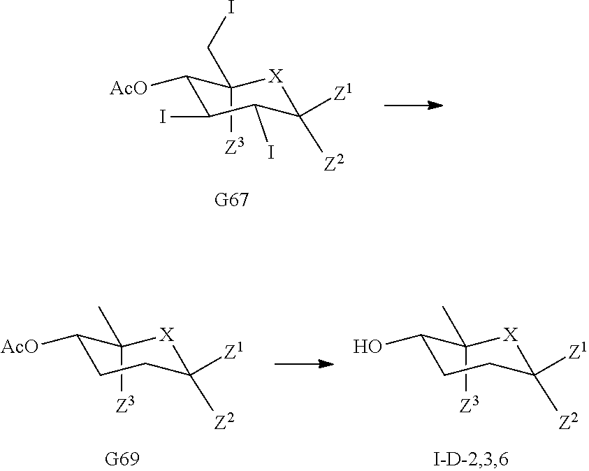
C1([Z3])(CI)[X]C([Z1])([Z2])C(I)C(I)C1[AcO].C1([Z3])(C)[X]C([Z1])([Z2])CCC1[AcO].C1([Z3])(C)[X]C([Z1])([Z2])CCC1O
